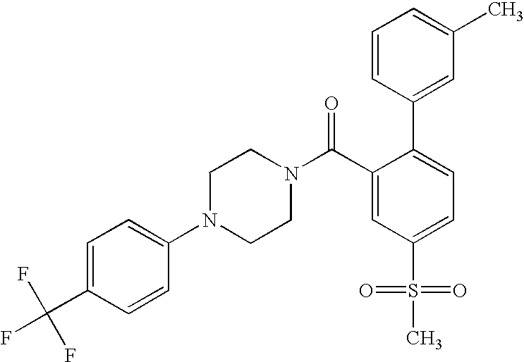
FC(C1=CC=C(N2CCN(C(C3=CC(S(=O)(=O)C)=CC=C3C3=CC(C)=CC=C3)=O)CC2)C=C1)(F)F
